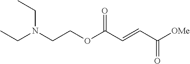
C(N(CCOC(C=CC([OMe])=O)=O)CC)C
